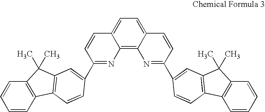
C12=C3C(=CC=C1C=CC(C1=CC4=C(C5=C(C=CC=C5)C4(C)C)C=C1)=N2)C=CC(C1=CC2=C(C4=C(C=CC=C4)C2(C)C)C=C1)=N3
